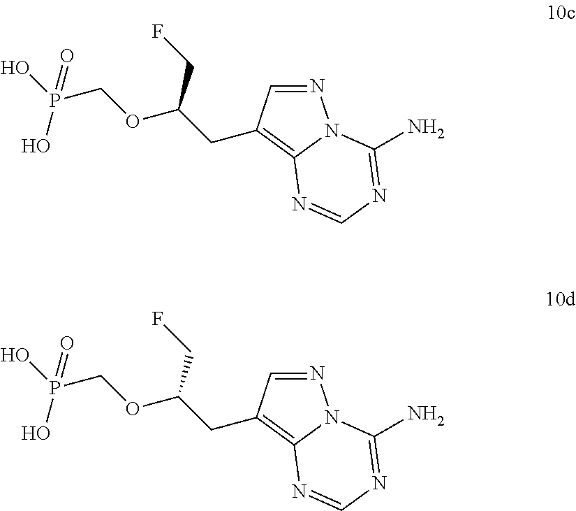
N1=CC(CC(OCP(O)(O)=O)CF)=C2N1C(N)=NC=N2.N1=CC(CC(OCP(O)(O)=O)CF)=C2N1C(N)=NC=N2
